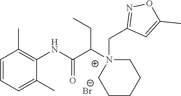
C1=CC=C(C)C(NC(C(N2(CC3=NOC(C)=C3)CCCCC2)CC)=O)=C1C.[Br-]
